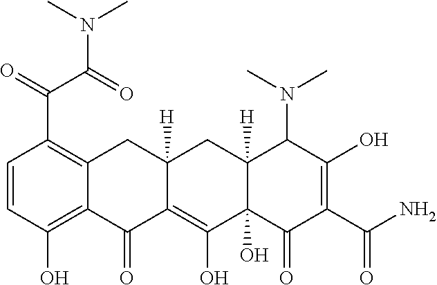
C1=CC(O)=C2C(=C1C(C(N(C)C)=O)=O)CC1([H])C(=C(O)C3(O)C([H])(C1)C(N(C)C)C(O)=C(C(N)=O)C3=O)C2=O
